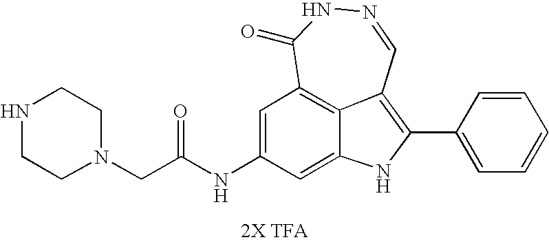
N1=CC2=C(C3=CC=CC=C3)NC3=CC(NC(CN4CCNCC4)=O)=CC(=C23)C(=O)N1
